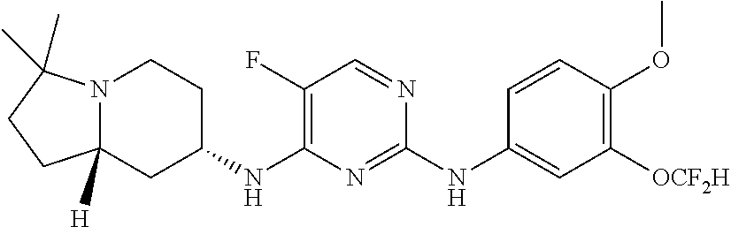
N12C([H])(CC(NC3=C(F)C=NC(NC4=CC([OCF2H])=C(OC)C=C4)=N3)CC1)CCC2(C)C
